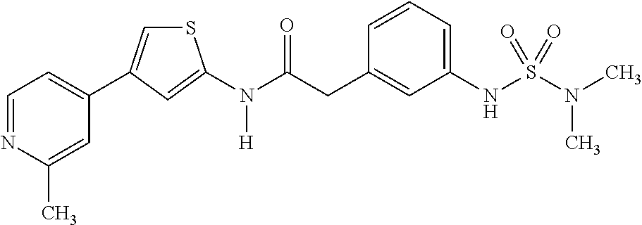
C1=NC(C)=CC(C2=CSC(N(C(CC3=CC(NS(N(C)C)(=O)=O)=CC=C3)=O)[H])=C2)=C1
